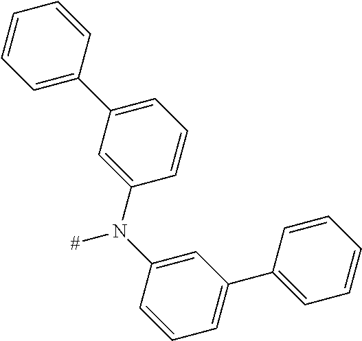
C1=C(C2=CC=CC=C2)C=C(N(C2=CC(C3=CC=CC=C3)=CC=C2)[#])C=C1
